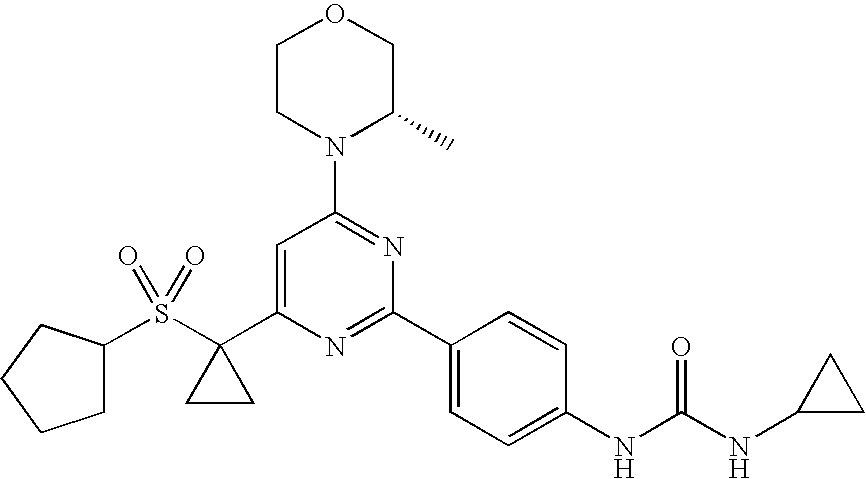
N1(C2=NC(C3=CC=C(NC(NC4CC4)=O)C=C3)=NC(C3(S(C4CCCC4)(=O)=O)CC3)=C2)C(C)COCC1
